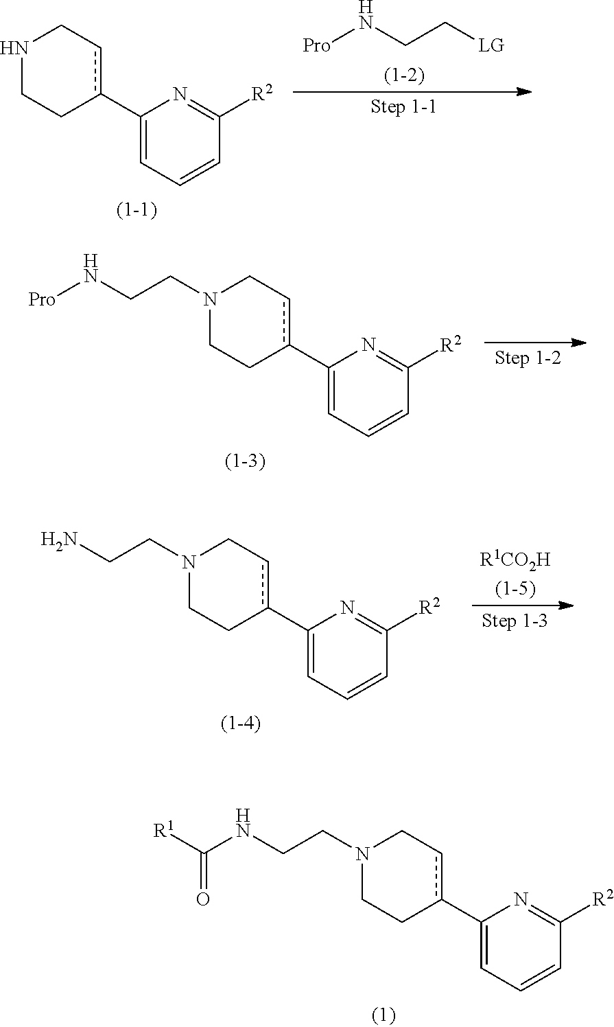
N1CCc(C2=CC=CC([R2])=N2)cC1.[Pro]NCC[LG].N1(CCN[Pro])CCc(C2=CC=CC([R2])=N2)cC1.N1(CCN)CCc(C2=CC=CC([R2])=N2)cC1.N1(CCNC([R1])=O)CCc(C2=CC=CC([R2])=N2)cC1
